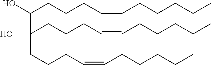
C(CCCC=CCCCCC)(C(CCCC=CCCCCC)(CCCC=CCCCCC)O)O
